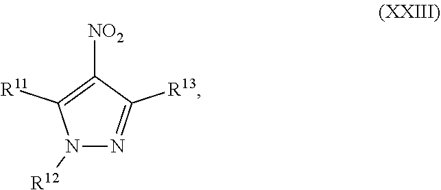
N1([R12])N=C([R13])C([NO2])=C1[R11]
